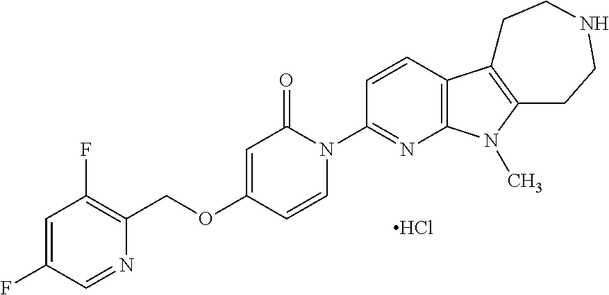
C1=C(F)C=NC(COC2=CC(=O)N(C3=NC4=C(C=C3)C3=C(N4C)CCNCC3)C=C2)=C1F.Cl
